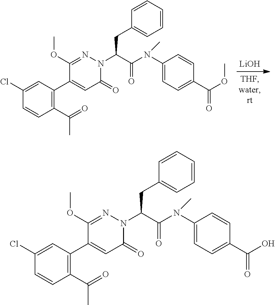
[LiOH].C1(Cl)=CC(C2=CC(=O)N(C(CC3=CC=CC=C3)C(=O)N(C3=CC=C(C(OC)=O)C=C3)C)N=C2OC)=C(C(C)=O)C=C1.C1(Cl)=CC(C2=CC(=O)N(C(CC3=CC=CC=C3)C(=O)N(C3=CC=C(C(O)=O)C=C3)C)N=C2OC)=C(C(C)=O)C=C1
